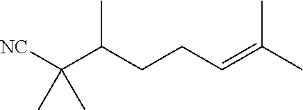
[NC]C(C(CCC=C(C)C)C)(C)C
